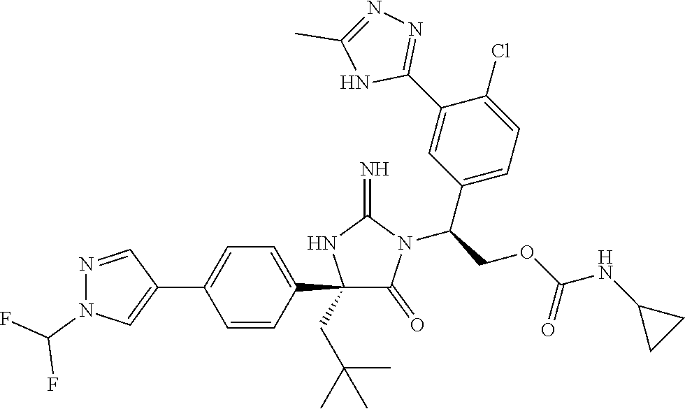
C1(C2=CC=C(C3=CN(C(F)F)N=C3)C=C2)(CC(C)(C)C)C(=O)N(C(COC(NC2CC2)=O)C2=CC=C(Cl)C(C3=NN=C(C)N3)=C2)C(=N)N1
